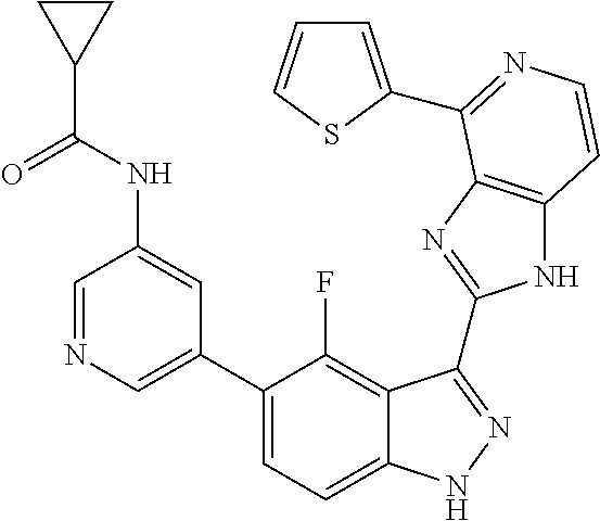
C1=C(C2=CC=C3C(=C2F)C(C2=NC4=C(N2)C=CN=C4C2=CC=CS2)=NN3)C=C(NC(C2CC2)=O)C=N1
